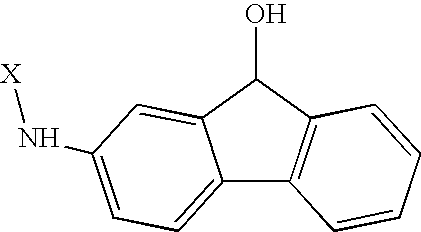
C12=CC=C(N[X])C=C1C(O)C1=C2C=CC=C1
